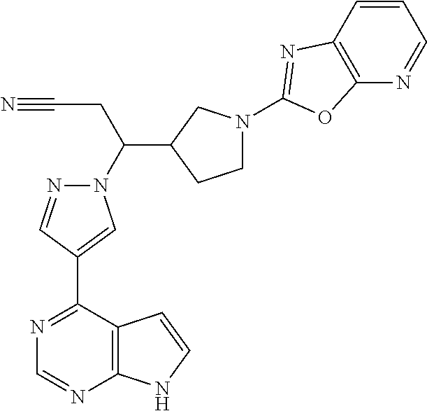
N1=C(C2=CN(C(C3CCN(C4=NC5=C(N=CC=C5)O4)C3)CC#N)N=C2)C2=C(N=C1)NC=C2
